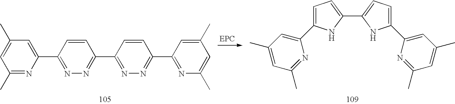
C1(C2=CC(C)=CC(C)=N2)=NN=C(C2=NN=C(C3=NC(C)=CC(C)=C3)C=C2)C=C1.C1(C2=CC=C(C3=CC=C(C4=CC(C)=CC(C)=N4)N3)N2)=CC(C)=CC(C)=N1
